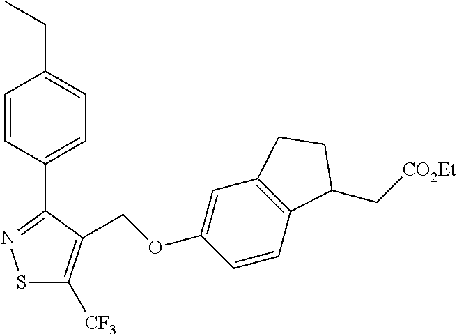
S1C([CF3])=C(COC2=CC3=C(C=C2)C(C[CO2Et])CC3)C(C2=CC=C(CC)C=C2)=N1
